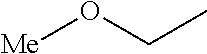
[Me]OCC
